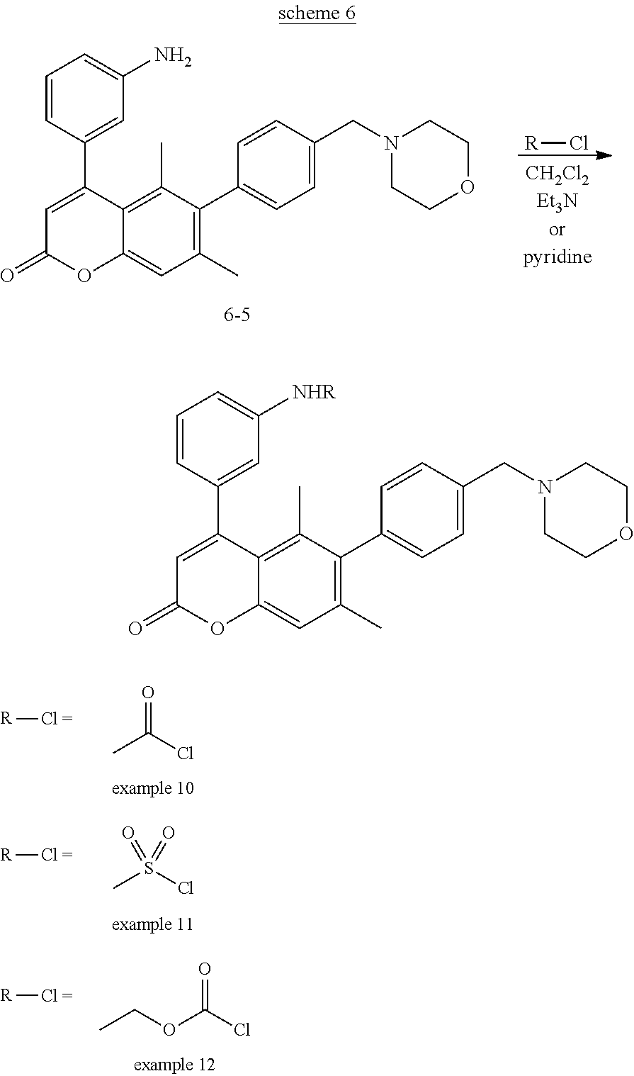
C1=C(C2=CC([NHR])=CC=C2)C2=C(C)C(C3=CC=C(CN4CCOCC4)C=C3)=C(C)C=C2OC1=O.C1=C(C2=CC(N)=CC=C2)C2=C(C)C(C3=CC=C(CN4CCOCC4)C=C3)=C(C)C=C2OC1=O.[R]Cl.O=C(C)Cl.[R][Cl =].[R][Cl =].CS(Cl)(=O)=O.[R][Cl =].O=C(Cl)OCC
